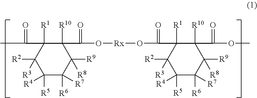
C1([R5])([R4])C([R6])([R7])C([R9])([R8])C([R10])(C(=O)O[Rx]OC(C2([R1])C([R10])(C(=O)OC)C([R9])([R8])C([R6])([R7])C([R5])([R4])C2([R2])[R3])=O)C([R1])(C(=O)C)C1([R2])[R3]
